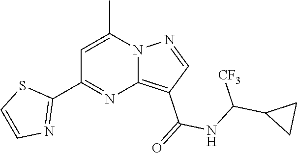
C12=C(C(=O)NC(C3CC3)[CF3])C=NN1C(C)=CC(C1=NC=CS1)=N2
